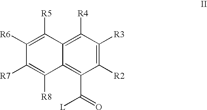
C1([R2])=C([R3])C([R4])=C2C(=C1C(=O)[L])C([R8])=C([R7])C([R6])=C2[R5]
